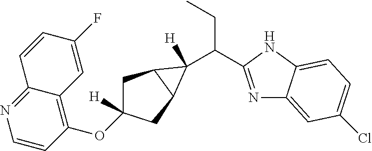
N1=C(C(C2([H])C3CC(OC4=C5C(=NC=C4)C=CC(F)=C5)([H])CC32)CC)NC2=CC=C(Cl)C=C12
